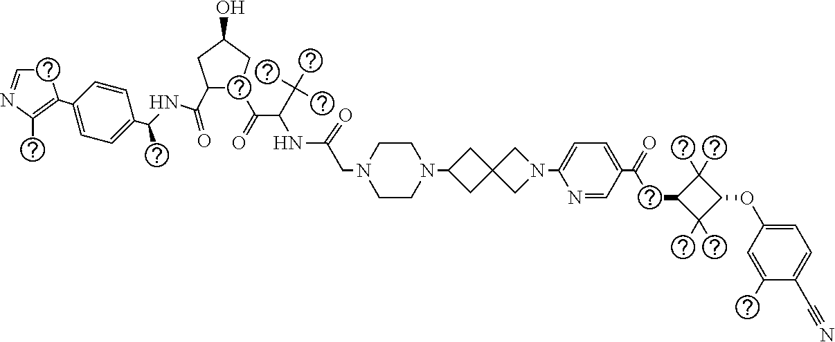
C1C=NC(C)=C1C1=CC=C(C(NC(C2C(C(=O)C(C(C)(C)C)NC(CN3CCN(C4CC5(C4)CN(C4=CC=C(C(=O)CC6C(C)(C)C(OC7=CC=C(C#N)C(C)=C7)C6(C)C)C=N4)C5)CC3)=O)CC(O)C2)=O)C)C=C1
